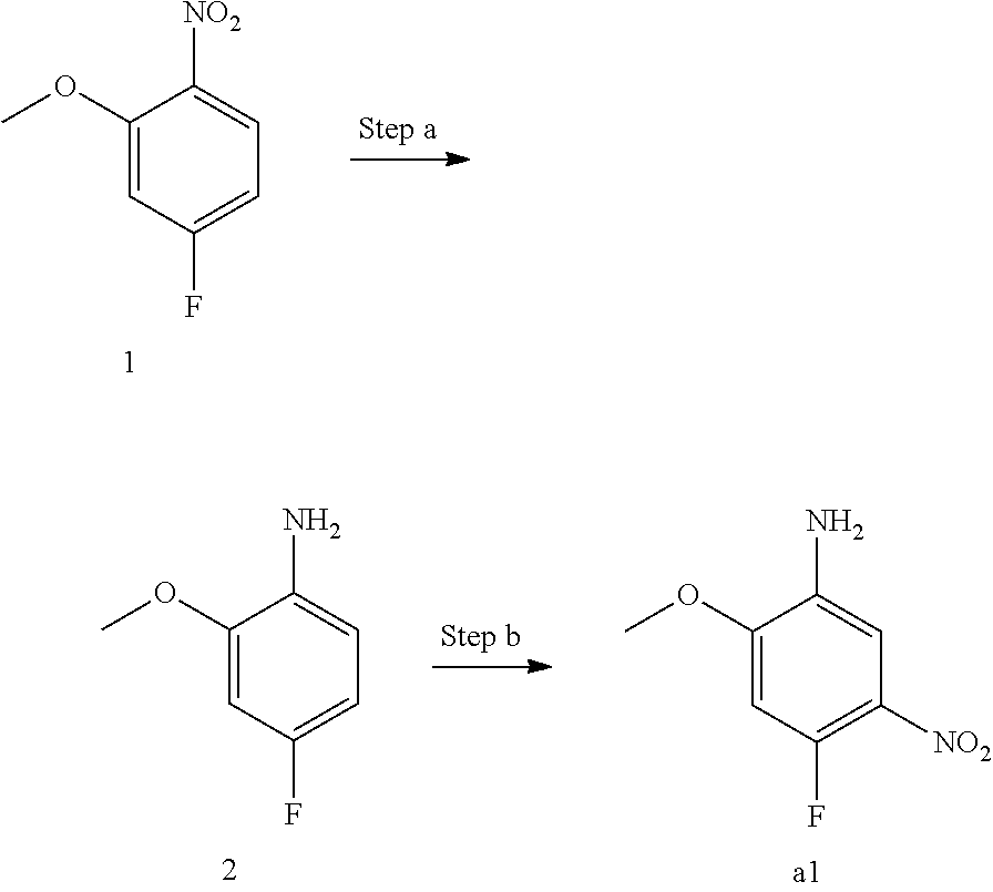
C1(OC)=CC(F)=CC=C1[NO2].C1(OC)=CC(F)=CC=C1N.C1(OC)=CC(F)=C([NO2])C=C1N
